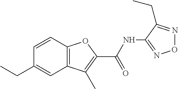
C12=C(C=CC(CC)=C1)OC(C(=O)NC1=NON=C1CC)=C2C
